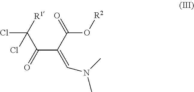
C(C(=CN(C)C)C(O[R2])=O)(C(Cl)([R1])Cl)=O
